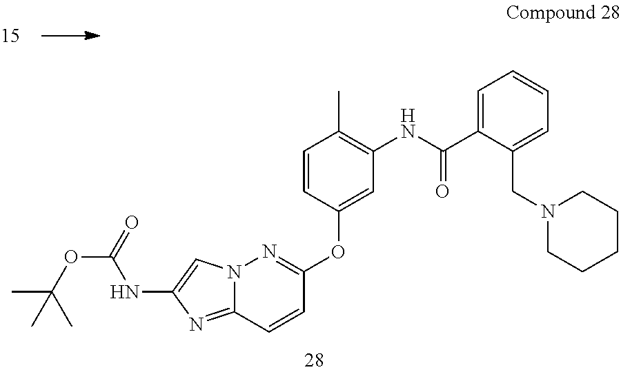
N12C(=NC(NC(OC(C)(C)C)=O)=C1)C=CC(OC1=CC(NC(C3=CC=CC=C3CN3CCCCC3)=O)=C(C)C=C1)=N2
